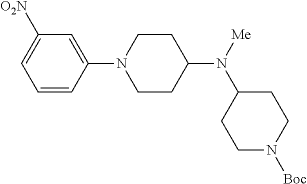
C1=CC(N2CCC(N([Me])C3CCN([Boc])CC3)CC2)=CC([O2N])=C1
